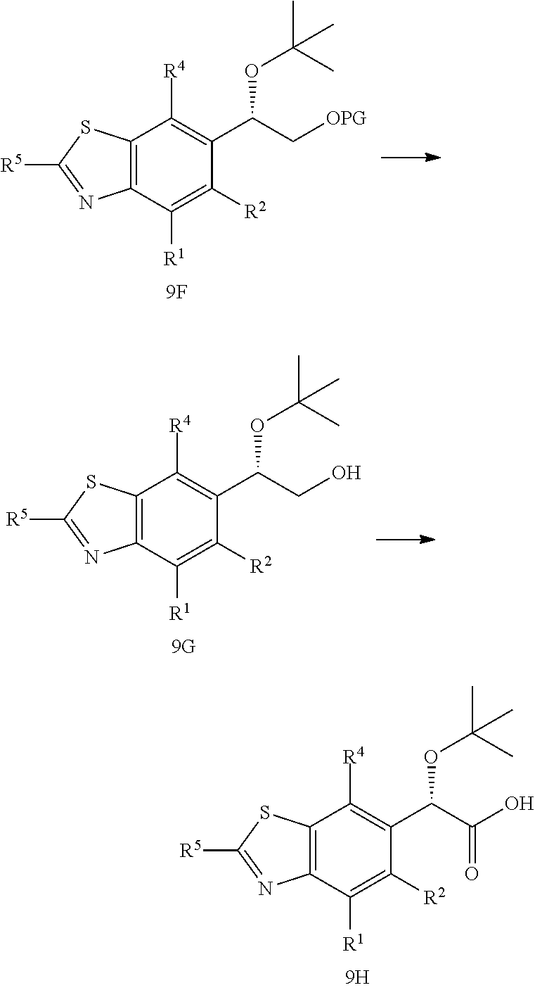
C1([R4])=C(C(C[OPG])OC(C)(C)C)C([R2])=C([R1])C2=C1SC([R5])=N2.C1([R4])=C(C(CO)OC(C)(C)C)C([R2])=C([R1])C2=C1SC([R5])=N2.C1([R4])=C(C(C(O)=O)OC(C)(C)C)C([R2])=C([R1])C2=C1SC([R5])=N2
